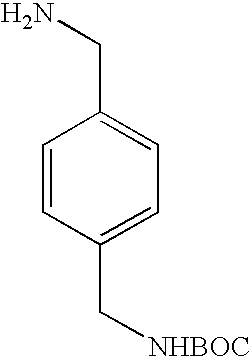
C1=CC(C[NHBOC])=CC=C1CN
